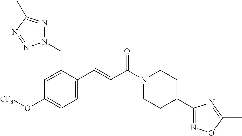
C1(C=CC(N2CCC(C3=NOC(C)=N3)CC2)=O)=CC=C(O[CF3])C=C1CN1N=C(C)N=N1
